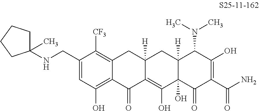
C1=C(CNC2(C)CCCC2)C([CF3])=C2C(=C1O)C(=O)C1=C(O)C3(O)C([H])(CC1([H])C2)C(N(C)C)C(O)=C(C(N)=O)C3=O
